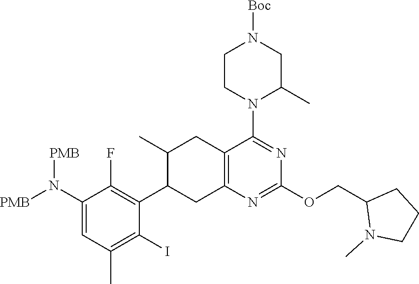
C1(N([PMB])[PMB])=CC(C)=C(I)C(C2CC3=C(CC2C)C(N2C(C)CN([Boc])CC2)=NC(OCC2N(C)CCC2)=N3)=C1F
